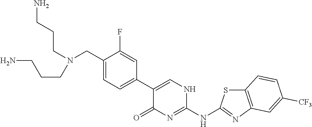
C1(CN(CCCN)CCCN)=CC=C(C2=CNC(NC3=NC4=C(S3)C=CC([CF3])=C4)=NC2=O)C=C1F
